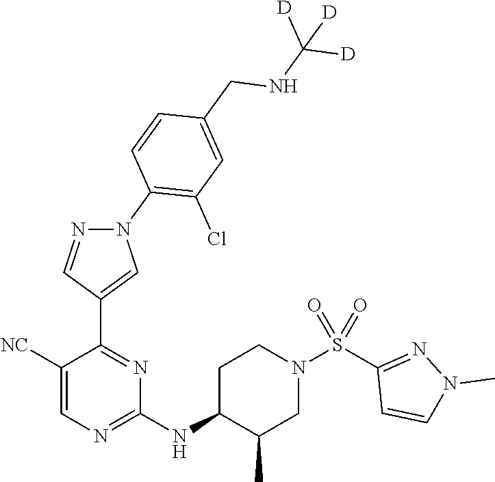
C1(NC2C(C)CN(S(C3=NN(C)C=C3)(=O)=O)CC2)=NC=C([NC])C(C2=CN(C3=C(Cl)C=C(CNC([D])([D])[D])C=C3)N=C2)=N1
